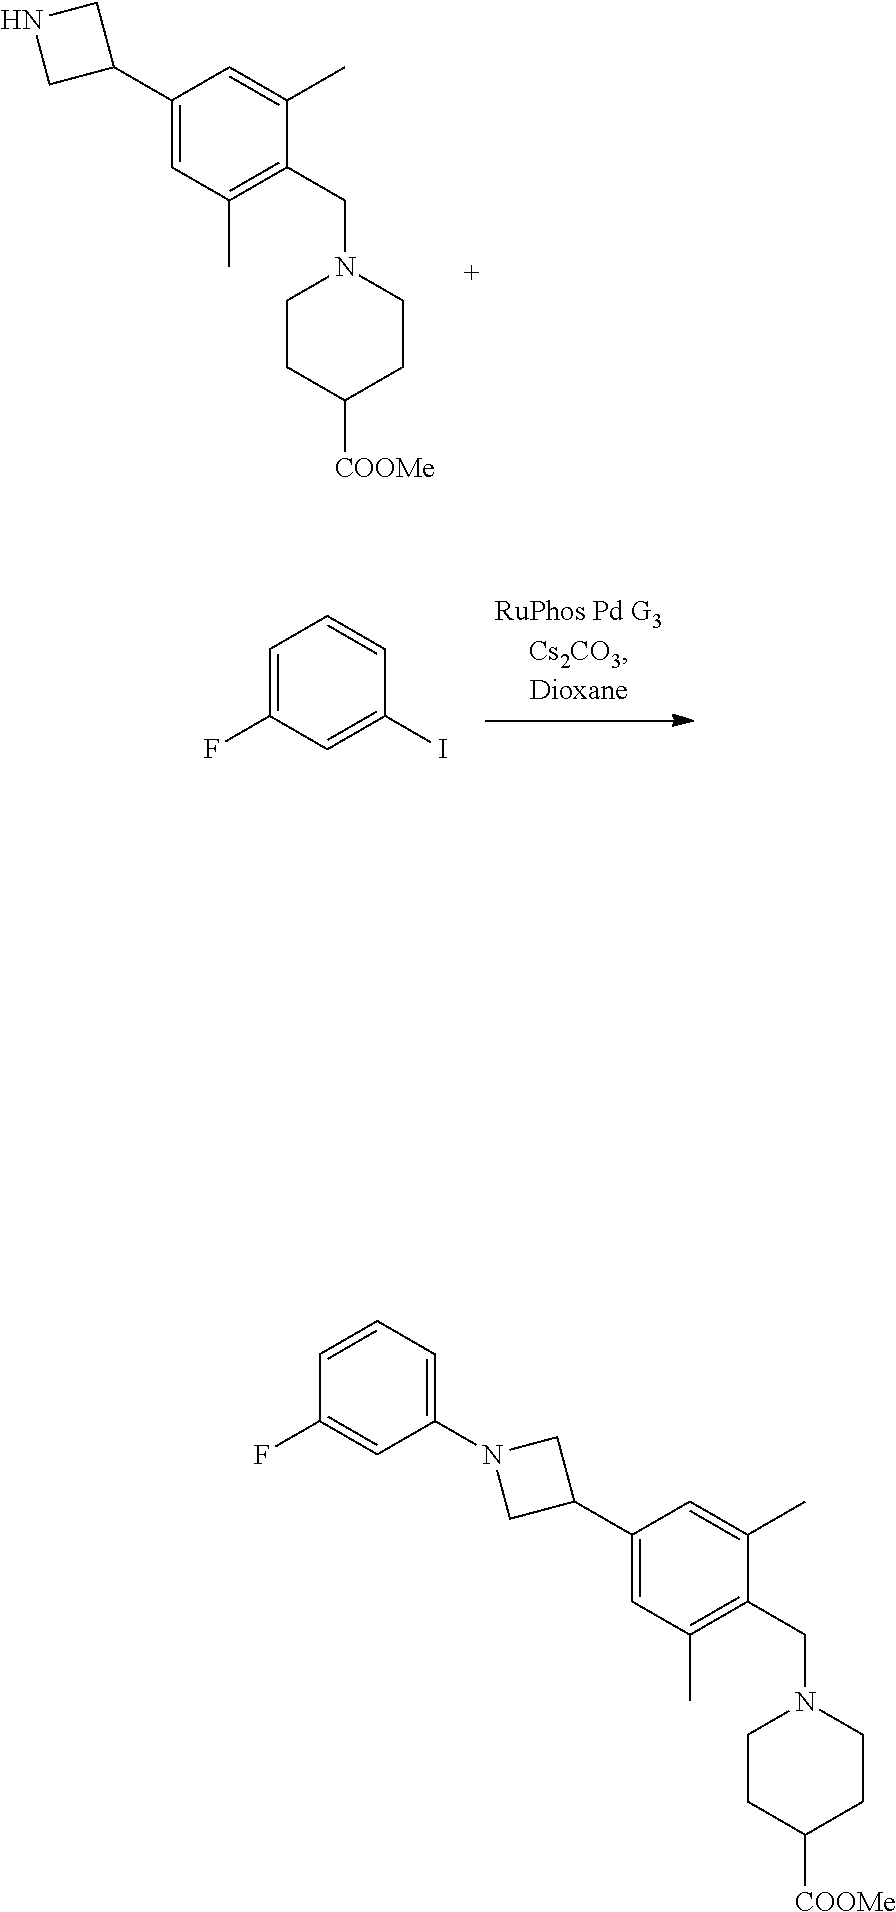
C1(C2CNC2)=CC(C)=C(CN2CCC([COOMe])CC2)C(C)=C1.C1=C(F)C=C(I)C=C1.C1(C2CN(C3=CC=CC(F)=C3)C2)=CC(C)=C(CN2CCC([COOMe])CC2)C(C)=C1
